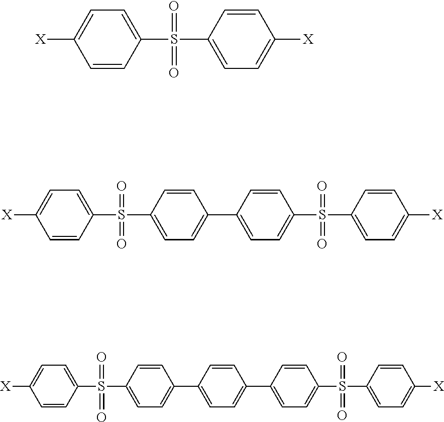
C1=CC(S(=O)(C2=CC=C([X])C=C2)=O)=CC=C1[X].C1=CC(S(=O)(C2=CC=C(C3=CC=C(S(=O)(=O)C4=CC=C([X])C=C4)C=C3)C=C2)=O)=CC=C1[X].C1=CC(S(=O)(C2=CC=C(C3=CC=C(C4=CC=C(S(=O)(=O)C5=CC=C([X])C=C5)C=C4)C=C3)C=C2)=O)=CC=C1[X]
